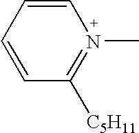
C1=CC=CC([C5H11])=N1C
